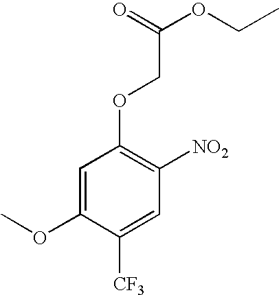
C1=C(OC)C([CF3])=CC([NO2])=C1OCC(=O)OCC
